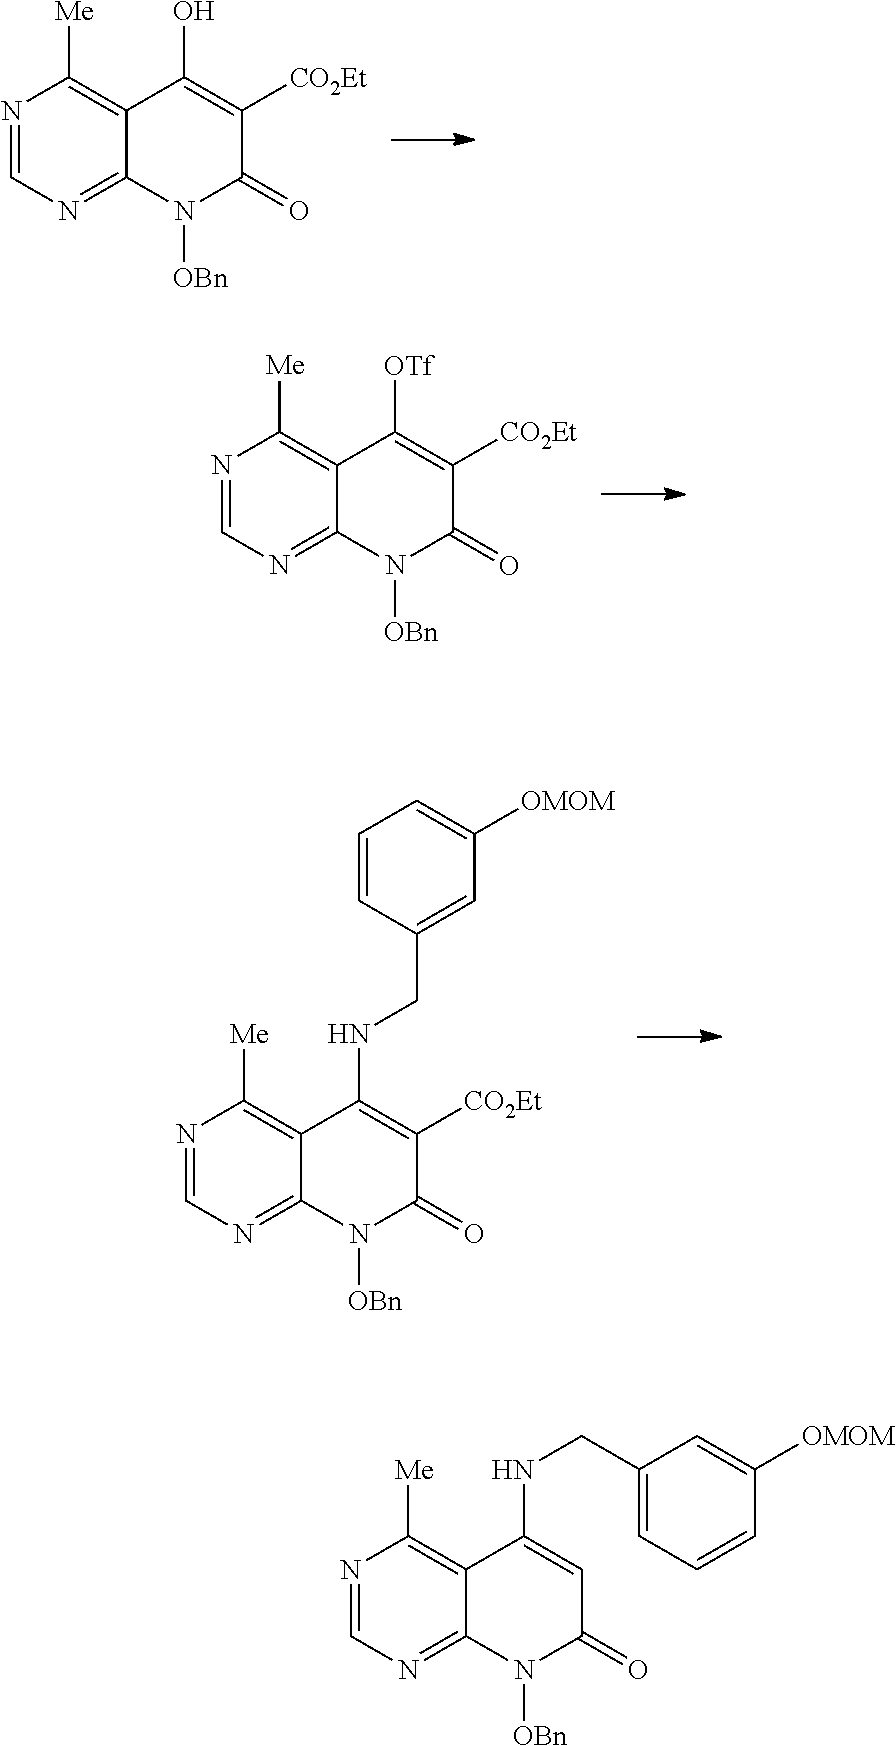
N1=CN=C2C(=C1[Me])C(O)=C([CO2Et])C(=O)N2[OBn].N1=CN=C2C(=C1[Me])C([OTf])=C([CO2Et])C(=O)N2[OBn].N1=CN=C2C(=C1[Me])C(NCC1=CC([OMOM])=CC=C1)=C([CO2Et])C(=O)N2[OBn].N1=CN=C2C(=C1[Me])C(NCC1=CC=CC([OMOM])=C1)=CC(=O)N2[OBn]
